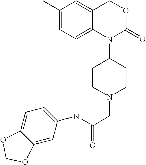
N(C(CN1CCC(N2C(=O)OCC3=CC(C)=CC=C23)CC1)=O)C1=CC=C2C(=C1)OCO2
